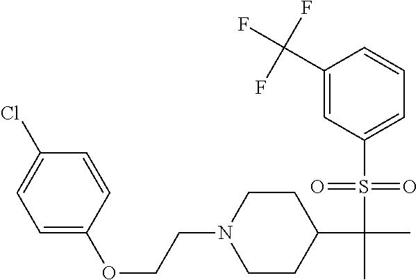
C1=C(OCCN2CCC(C(C)(S(C3=CC=CC(C(F)(F)F)=C3)(=O)=O)C)CC2)C=CC(Cl)=C1
